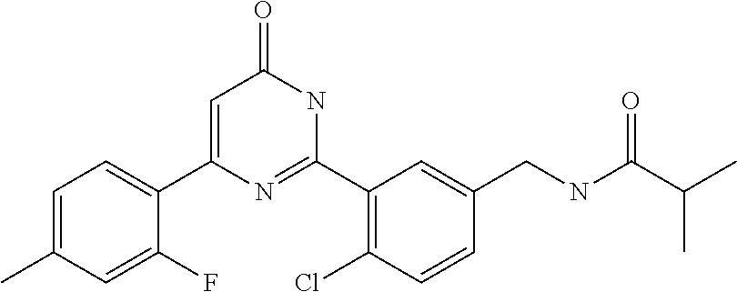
C1(C2=CC(=O)NC(C3=C(Cl)C=CC(CNC(C(C)C)=O)=C3)=N2)=CC=C(C)C=C1F
